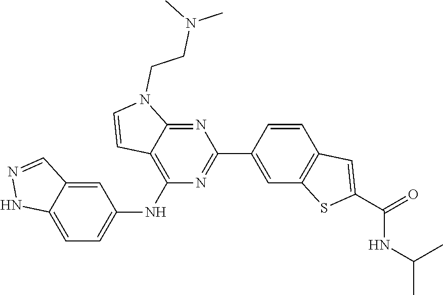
C12=CC=C(NC3=C4C(=NC(C5=CC6=C(C=C5)C=C(C(=O)NC(C)C)S6)=N3)N(CCN(C)C)C=C4)C=C1C=NN2
